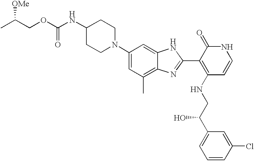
C1(N2CCC(NC(OCC(C)[OMe])=O)CC2)=CC(C)=C2C(=C1)NC(C1=C(NCC(C3=CC=CC(Cl)=C3)O)C=CNC1=O)=N2
